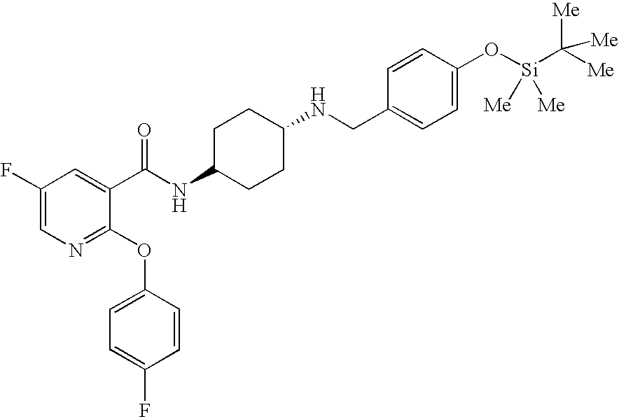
N1=C(OC2=CC=C(F)C=C2)C(C(NC2CCC(NCC3=CC=C(O[Si](C([Me])([Me])[Me])([Me])[Me])C=C3)CC2)=O)=CC(F)=C1
